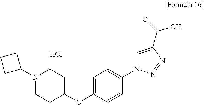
C1=C(OC2CCN(C3CCC3)CC2)C=CC(N2C=C(C(=O)O)N=N2)=C1.Cl
